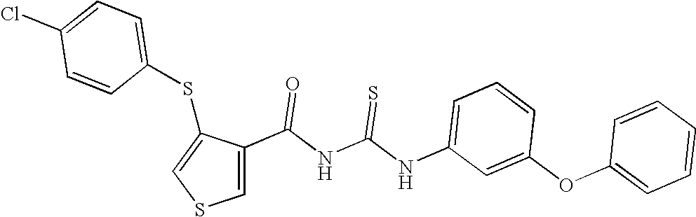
C1=C(NC(NC(=O)C2=CSC=C2SC2=CC=C(Cl)C=C2)=S)C=C(OC2=CC=CC=C2)C=C1
